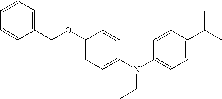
C1=CC=C(COC2=CC=C(N(C3=CC=C(C(C)C)C=C3)CC)C=C2)C=C1
